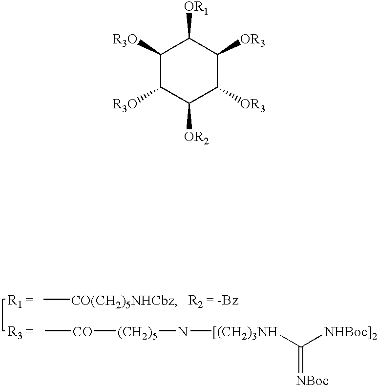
C[CO(CH2)5NHCbz].C[CO][(CH2)5]N[[(CH2)3NH]C([NHBoc]2])=[NBoc].C1([R3O])C([R3O])C([OR2])C([OR3])C([OR3])C1[OR1]
